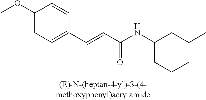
C1(OC)=CC=C(C=CC(NC(CCC)CCC)=O)C=C1
